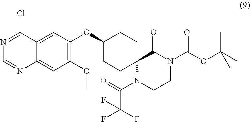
C12(N(C(=O)C(F)(F)F)CCN(C(OC(C)(C)C)=O)C1=O)CCC(OC1=C(OC)C=C3C(=C1)C(Cl)=NC=N3)CC2
